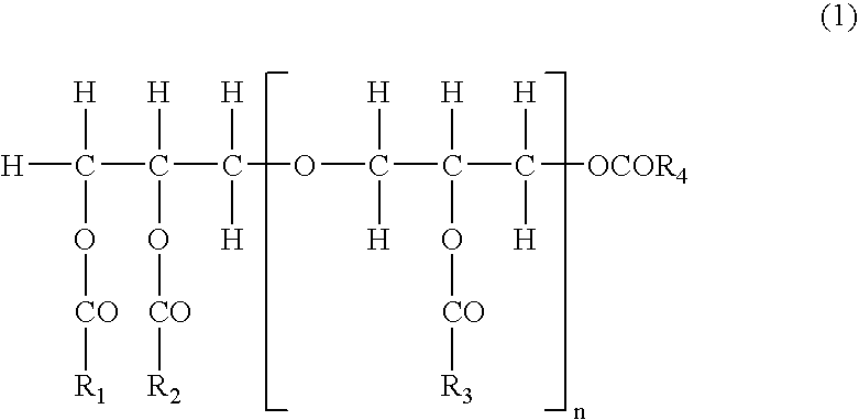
[H]C([H])(O[CO][R1])C([H])(O[CO][R2])C([H])([H])OC([H])([H])C([H])(O[CO][R3])C([H])([H])[OCOR4]
